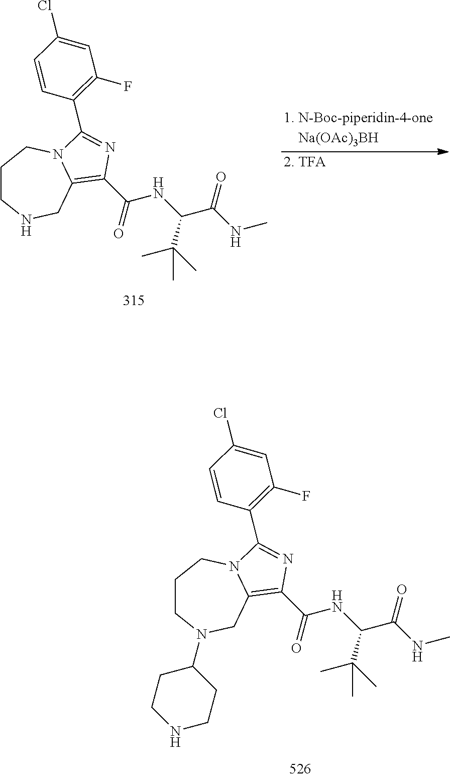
C1(Cl)=CC(F)=C(C2=NC(C(NC(C(NC)=O)C(C)(C)C)=O)=C3CNCCCN32)C=C1.C1(Cl)=CC(F)=C(C2=NC(C(NC(C(NC)=O)C(C)(C)C)=O)=C3CN(C4CCNCC4)CCCN32)C=C1
